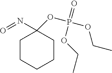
O(P(OCC)(=O)OCC)C1(N=O)CCCCC1
